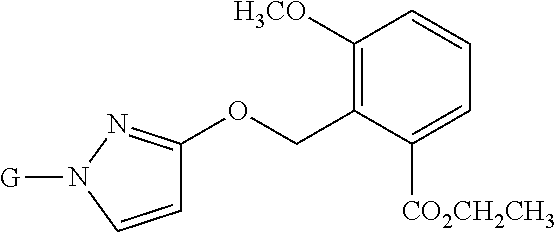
C1([H3CO])=C(COC2=NN([G])C=C2)C([CO2CH2CH3])=CC=C1
